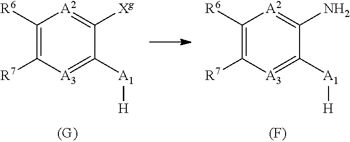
C1([R6])=C([R7])[A3]=C([A1][H])C([Xg])=[A2]1.C1([R6])=C([R7])[A3]=C([A1][H])C(N)=[A2]1.[(F)]
